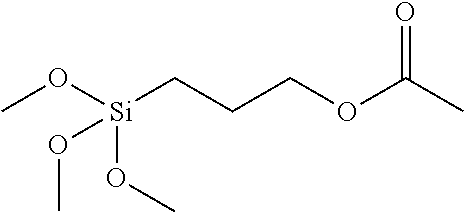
CO[Si](CCCOC(C)=O)(OC)OC
